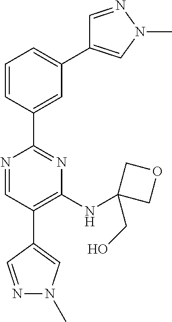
C1=C(C2=NC(NC3(CO)COC3)=C(C3=CN(C)N=C3)C=N2)C=CC=C1C1=CN(C)N=C1
